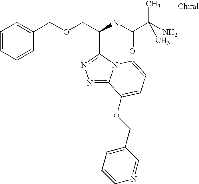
C(C(NC(C(C)(N)C)=O)C1=NN=C2N1C=CC=C2OCC1=CC=CN=C1)OCC1=CC=CC=C1
